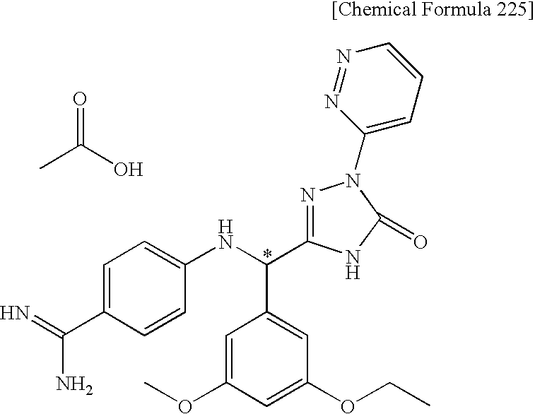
CC(O)=O.C1=C(C(=N)N)C=CC(NC(C2=CC(OCC)=CC(OC)=C2)C2=NN(C3=CC=CN=N3)C(=O)N2)=C1
